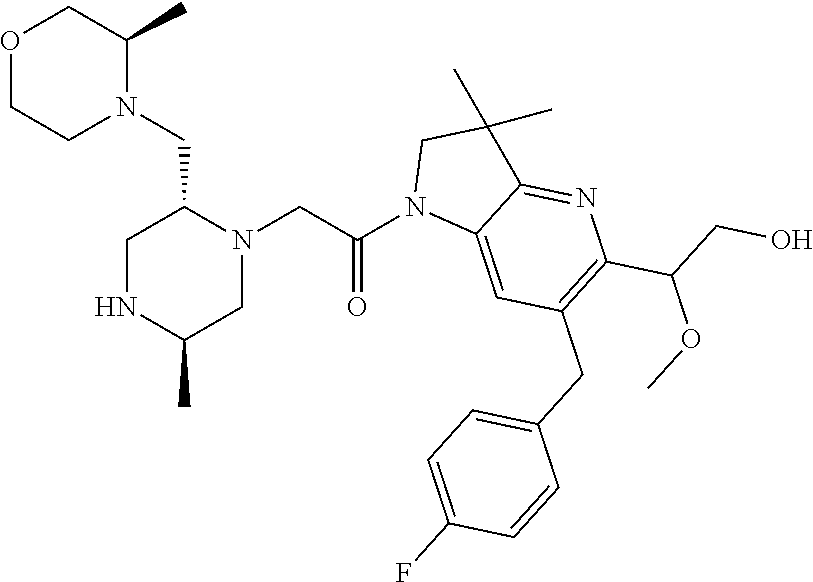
O1CCN(CC2N(CC(N3C4=CC(CC5=CC=C(F)C=C5)=C(C(OC)CO)N=C4C(C)(C)C3)=O)CC(C)NC2)C(C)C1
